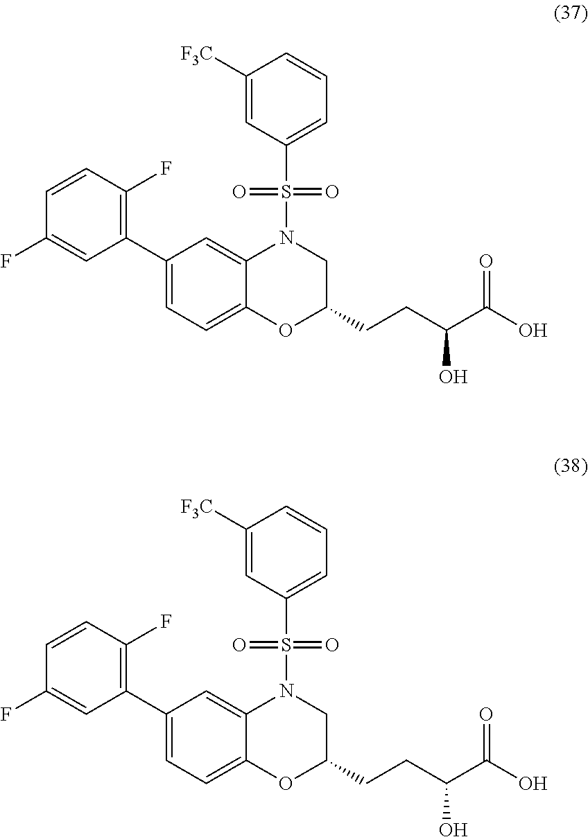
C1=CC(F)=C(C2=CC=C3C(=C2)N(S(C2=CC=CC([F3C])=C2)(=O)=O)CC(CCC(C(O)=O)O)O3)C=C1F.C1=CC(F)=C(C2=CC=C3C(=C2)N(S(C2=CC=CC([F3C])=C2)(=O)=O)CC(CCC(C(O)=O)O)O3)C=C1F
